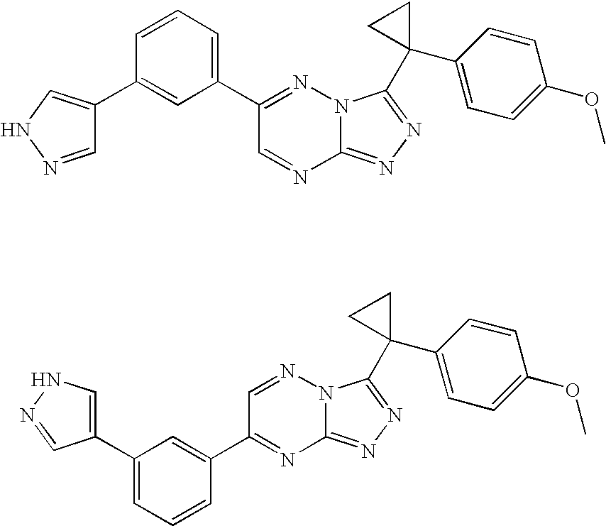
C12=NN=C(C3(C4=CC=C(OC)C=C4)CC3)N1N=C(C1=CC=CC(C3=CNN=C3)=C1)C=N2.C12=NN=C(C3(C4=CC=C(OC)C=C4)CC3)N1N=CC(C1=CC(C3=CNN=C3)=CC=C1)=N2
